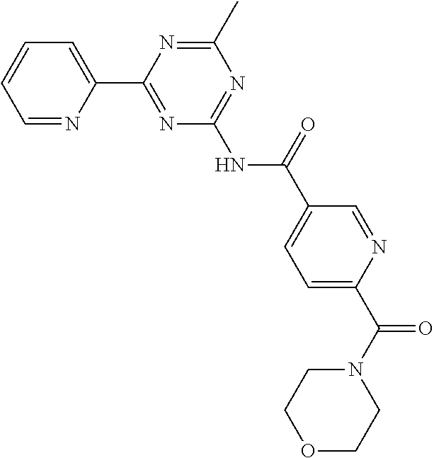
C1=NC(C2=NC(NC(=O)C3=CC=C(C(N4CCOCC4)=O)N=C3)=NC(C)=N2)=CC=C1
